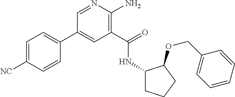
C1(C2=CC=C([NC])C=C2)=CC(C(=O)NC2CCCC2OCC2=CC=CC=C2)=C(N)N=C1
